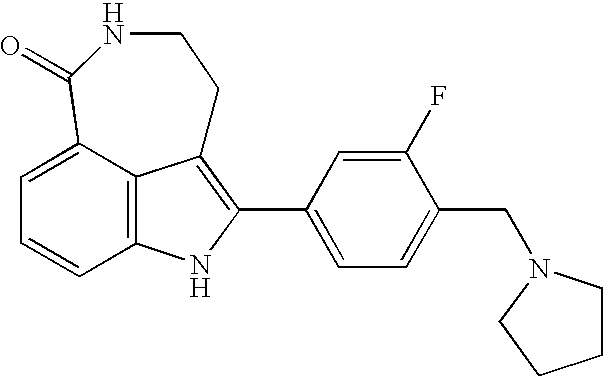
C12=C3C(=CC=C1)C(=O)NCCC3=C(C1=CC=C(CN3CCCC3)C(F)=C1)N2
